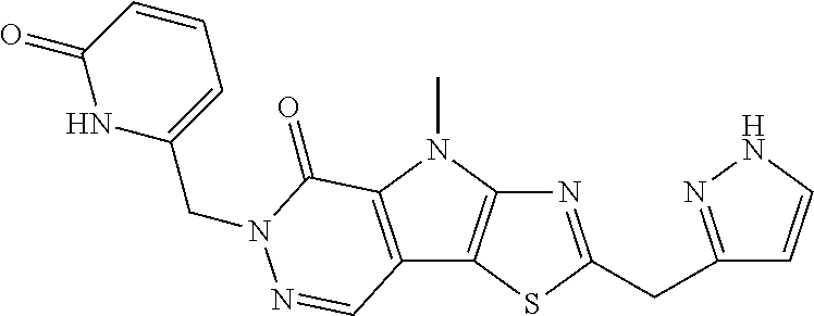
N1=C(CC2=NNC=C2)SC2=C1N(C)C1=C2C=NN(CC2=CC=CC(=O)N2)C1=O
